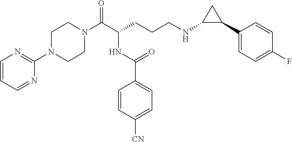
C1N(C(C(CCCNC2C(C3=CC=C(F)C=C3)C2)NC(C2=CC=C([CN])C=C2)=O)=O)CCN(C2=NC=CC=N2)C1
